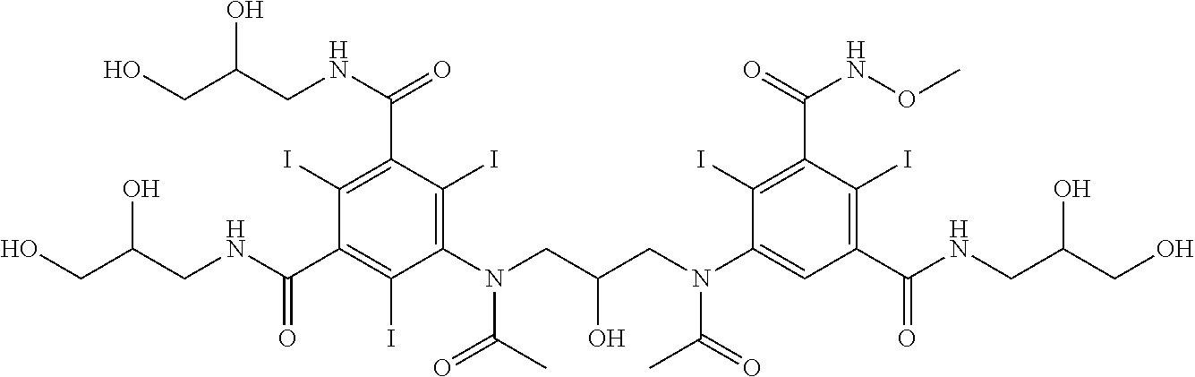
C1(I)=C(C(NCC(CO)O)=O)C(I)=C(N(CC(CN(C2=CC(C(=O)NCC(CO)O)=C(I)C(C(NOC)=O)=C2I)C(=O)C)O)C(C)=O)C(I)=C1C(NCC(CO)O)=O
